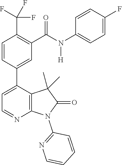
C1=CC(C2=CC=NC3=C2C(C)(C)C(=O)N3C2=NC=CC=C2)=CC(C(N(C2=CC=C(F)C=C2)[H])=O)=C1C(F)(F)F
